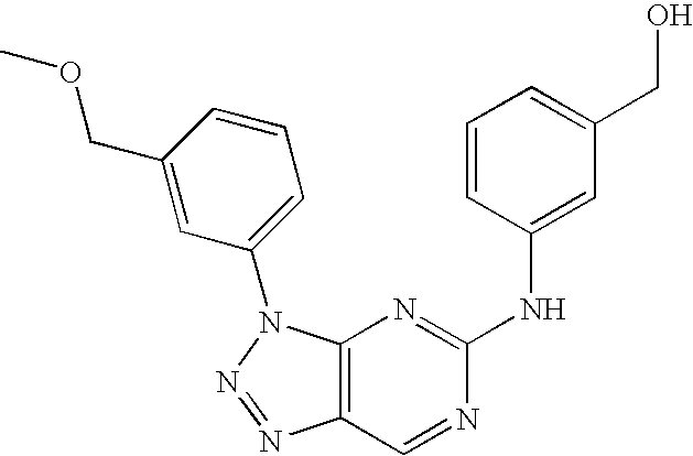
C12=C(N(C3=CC=CC(COC)=C3)N=N1)N=C(NC1=CC(CO)=CC=C1)N=C2
